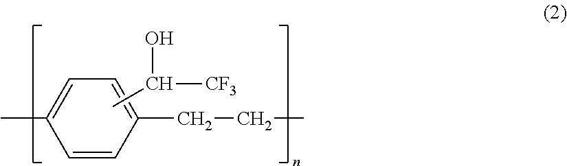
C1=CC(CCC)=CC=C1C.CC(O)[CF3]
